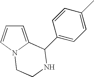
C1=C2N(C=C1)CCNC2C1=CC=C(C)C=C1
